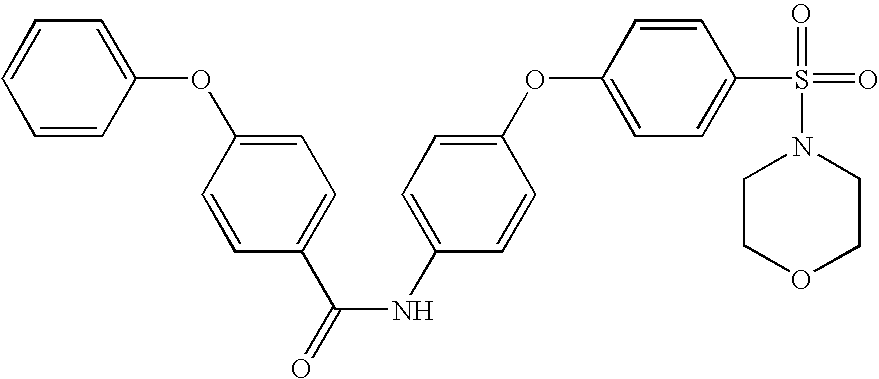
C1=CC(OC2=CC=C(S(=O)(=O)N3CCOCC3)C=C2)=CC=C1NC(=O)C1=CC=C(OC2=CC=CC=C2)C=C1
